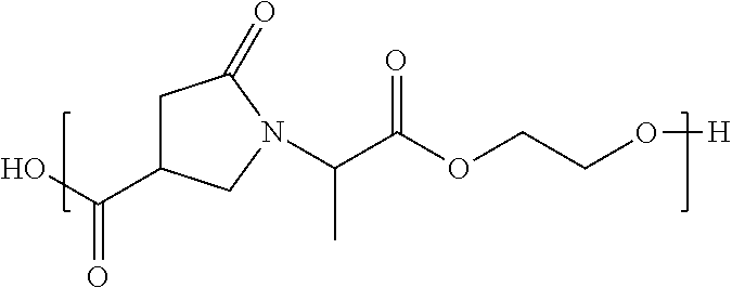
C1C(C(O)=O)CN(C(C(OCCO[H])=O)C)C1=O
